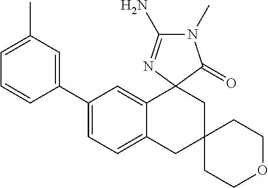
C1(C2=CC(C)=CC=C2)=CC=C2C(=C1)C1(CC3(C2)CCOCC3)N=C(N)N(C)C1=O
